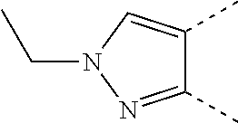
C1(C)=NN(CC)C=C1C
